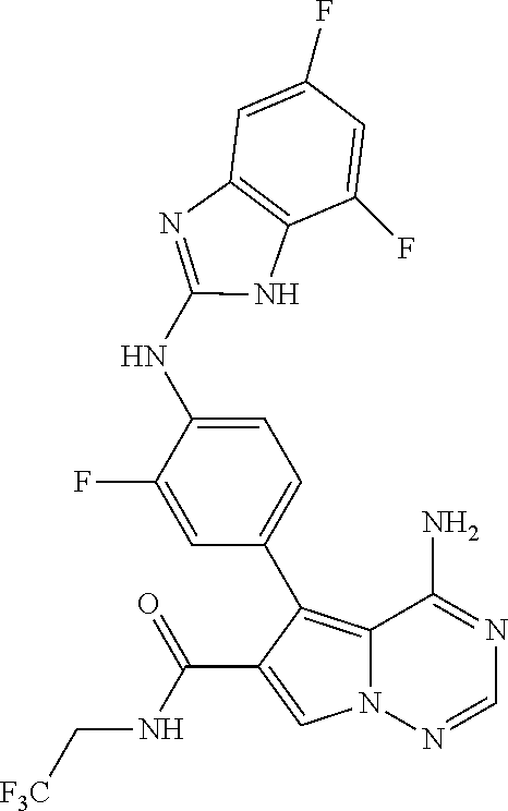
C12=C(C3=CC=C(NC4=NC5=C(C(F)=CC(F)=C5)N4)C(F)=C3)C(C(NC[F3C])=O)=CN1N=CN=C2N
